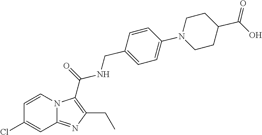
N12C(=NC(CC)=C1C(=O)NCC1=CC=C(N3CCC(C(=O)O)CC3)C=C1)C=C(Cl)C=C2
